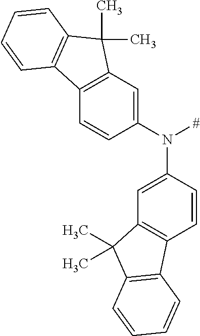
C12=C(C=C(N([#])C3=CC4=C(C=C3)C3=C(C4(C)C)C=CC=C3)C=C1)C(C)(C)C1=C2C=CC=C1
